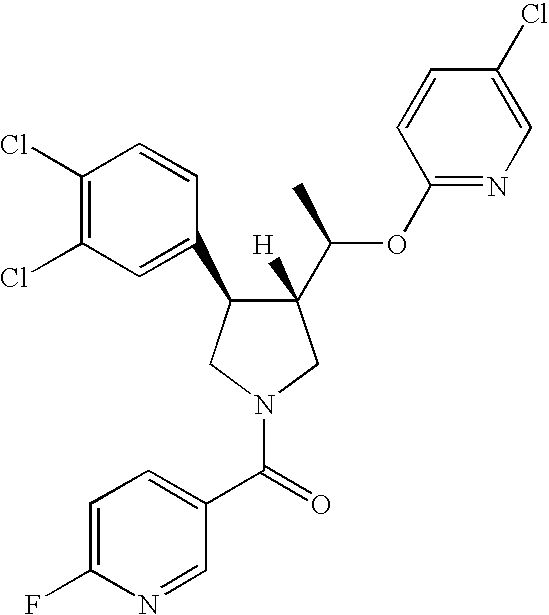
C1(Cl)=C(Cl)C=C(C2C(C(C)OC3=NC=C(Cl)C=C3)([H])CN(C(=O)C3=CC=C(F)N=C3)C2)C=C1
